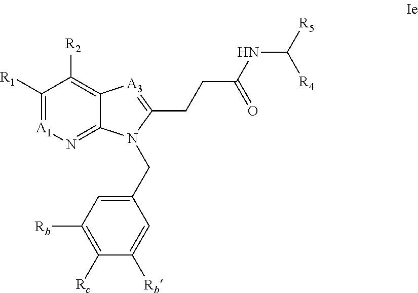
C1([R1])=[A1]N=C2C(=C1[R2])[A3]=C(CCC(NC([R5])[R4])=O)N2CC1=CC([Rb])=C([Rc])C([Rb])=C1
